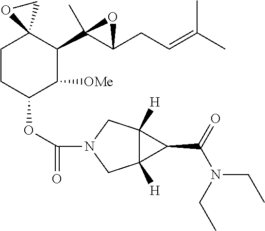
C1CC(OC(=O)N2CC3([H])C([H])(C2)C3C(=O)N(CC)CC)C([OMe])C(C2(C)C(CC=C(C)C)O2)C12CO2
